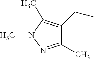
C1(C)=NN(C)C(C)=C1CC
